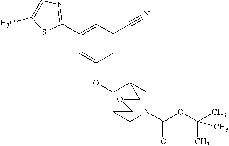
C1=C(C#N)C=C(C2=NC=C(C)S2)C=C1OC1C2CN(C(=O)OC(C)(C)C)CC1COC2
